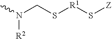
CN(CS[R1]S[Z])[R2]
